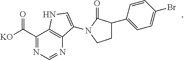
[KO]C(C1=NC=NC2=C1NC=C2N1C(=O)C(C2=CC=C(Br)C=C2)CC1)=O
